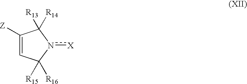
C1([Z])=CC([R16])([R15])n([X])C1([R14])[R13]
